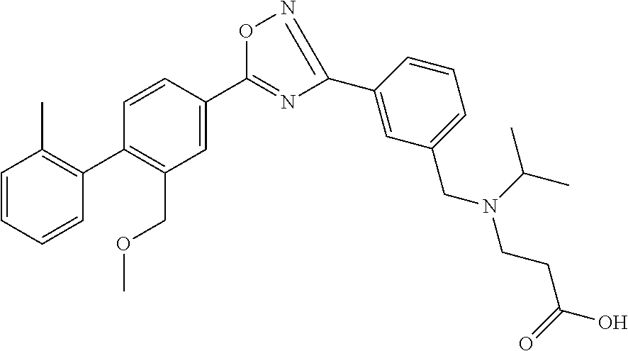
C1=CC=CC(C2=C(COC)C=C(C3=NC(C4=CC(CN(CCC(O)=O)C(C)C)=CC=C4)=NO3)C=C2)=C1C
